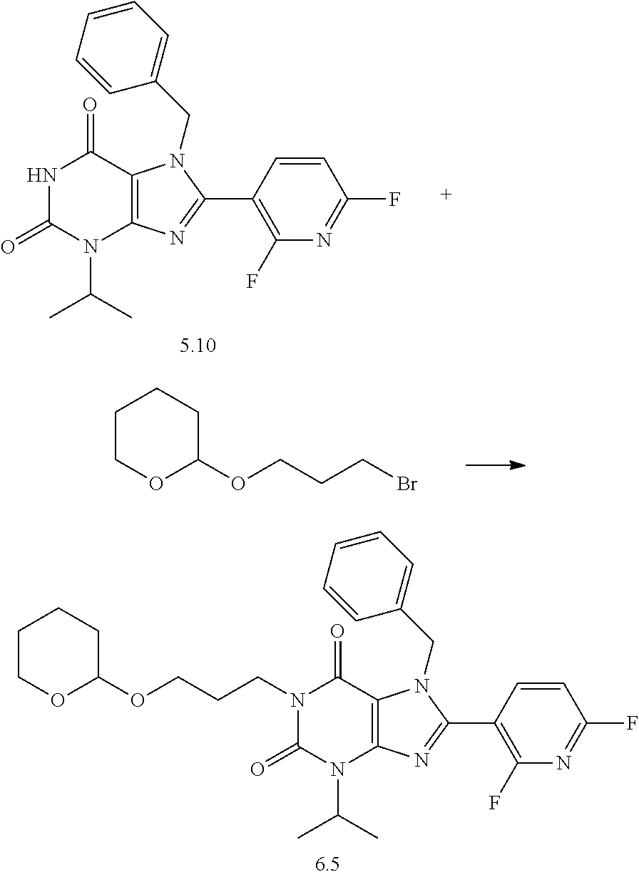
N1(CCCOC2OCCCC2)C(=O)N(C(C)C)C2=C(C1=O)N(CC1=CC=CC=C1)C(C1=C(F)N=C(F)C=C1)=N2.C1COC(OCCCBr)CC1.N1C(=O)N(C(C)C)C2=C(C1=O)N(CC1=CC=CC=C1)C(C1=C(F)N=C(F)C=C1)=N2
